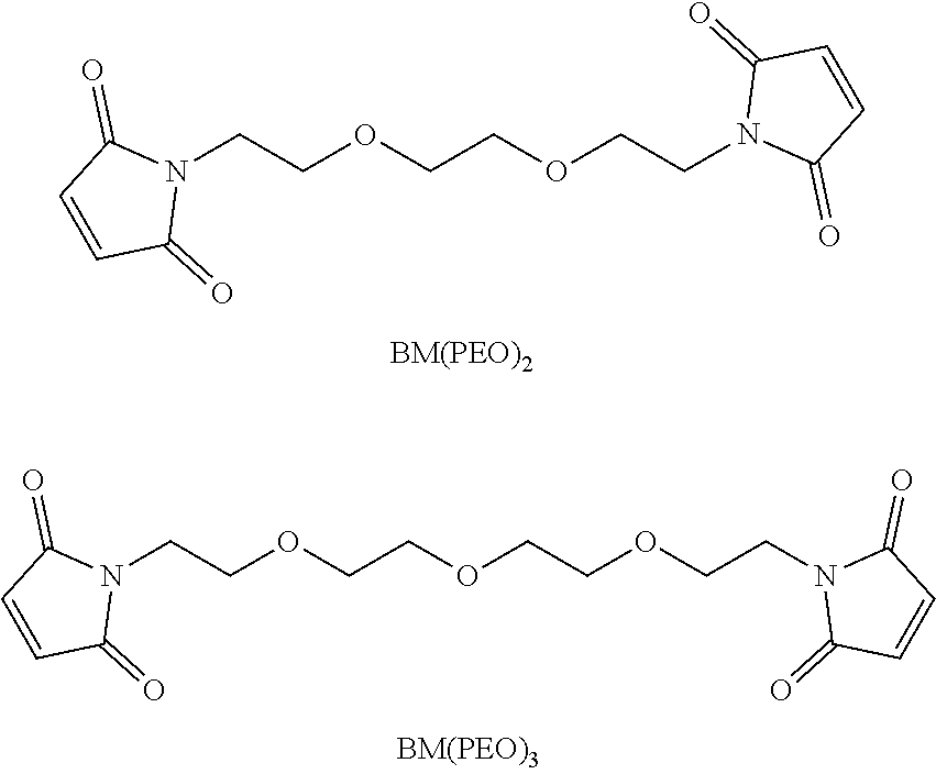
C1(=O)C=CC(=O)N1CCOCCOCCN1C(=O)C=CC1=O.N1(CCOCCOCCOCCN2C(=O)C=CC2=O)C(=O)C=CC1=O
